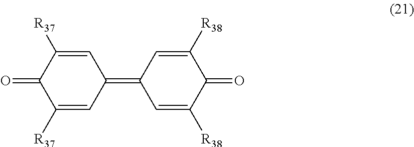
C1=C([R37])C(=O)C([R37])=CC1=C1C=C([R38])C(=O)C([R38])=C1
